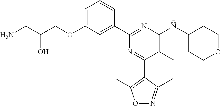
C1=C(OCC(CN)O)C=C(C2=NC(NC3CCOCC3)=C(C)C(C3=C(C)ON=C3C)=N2)C=C1
